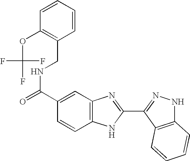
N(C(C1=CC2=C(C=C1)NC(C1=NNC3=C1C=CC=C3)=N2)=O)CC1=C(OC(F)(F)F)C=CC=C1
